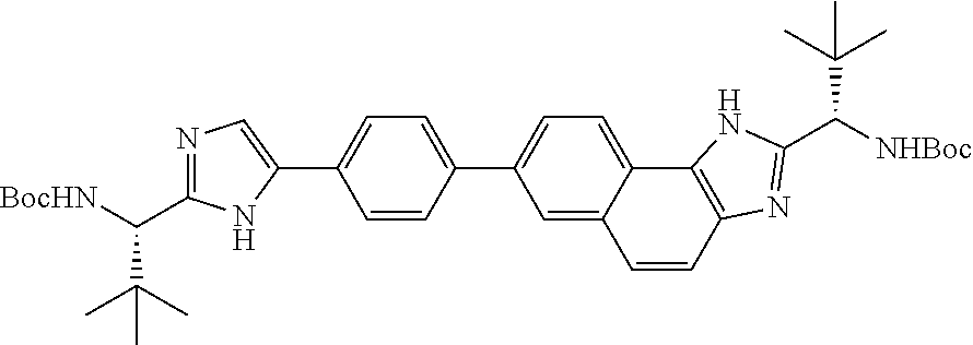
N1=C(C(C(C)(C)C)[BocHN])NC(C2=CC=C(C3=CC=C4C(=C3)C=CC3=C4NC(C(C(C)(C)C)[NHBoc])=N3)C=C2)=C1
